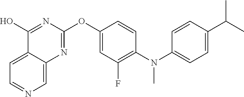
C12=CC=NC=C1N=C(OC1=CC(F)=C(N(C3=CC=C(C(C)C)C=C3)C)C=C1)N=C2O
